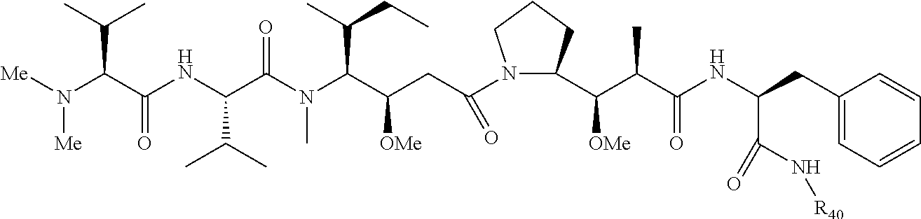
N1(C(CC(C(N(C(C(NC(C(N([Me])[Me])C(C)C)=O)C(C)C)=O)C)C(C)CC)[OMe])=O)C(C(C(C(NC(CC2=CC=CC=C2)C(N[R40])=O)=O)C)[OMe])CCC1
